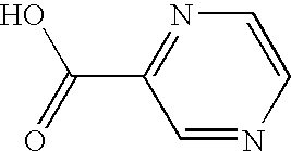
C1=NC=CN=C1C(O)=O
